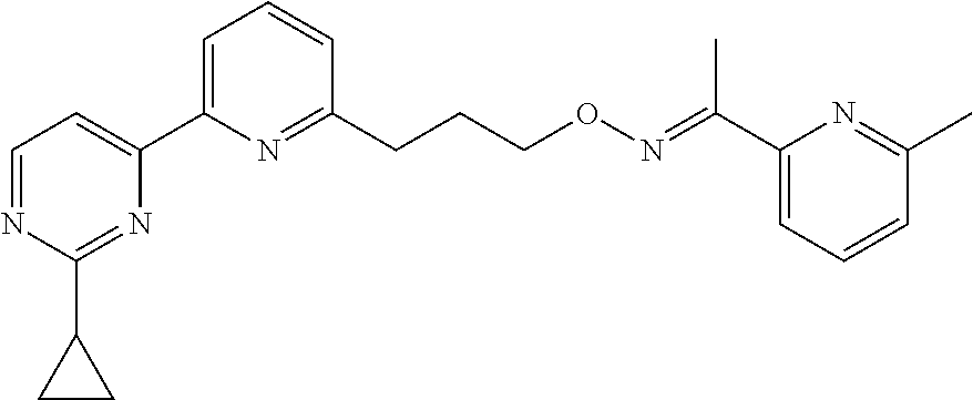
C1=NC(C2CC2)=NC(C2=CC=CC(CCCON=C(C3=CC=CC(C)=N3)C)=N2)=C1
